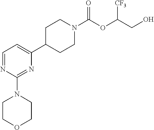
C1CN(C(OC(CO)[CF3])=O)CCC1C1=CC=NC(N2CCOCC2)=N1
